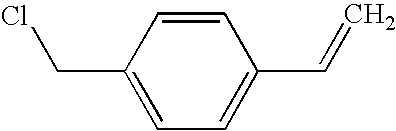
C1(CCl)=CC=C(C=C)C=C1
